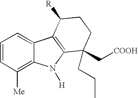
C12=C([Me])C=CC=C1C1=C(N2[H])C(C[COOH])(CCC)CCC1[R]
